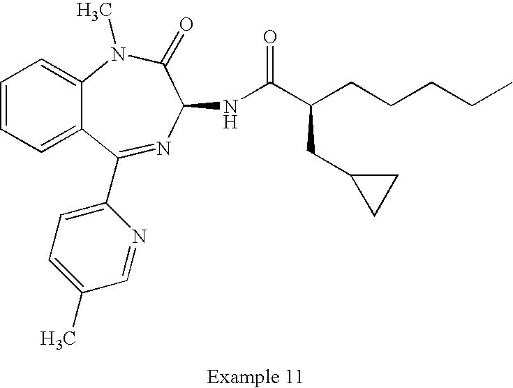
C1=CC=C2C(=C1)N(C)C(=O)C(NC(C(CCCCC)CC1CC1)=O)N=C2C1=CC=C(C)C=N1
